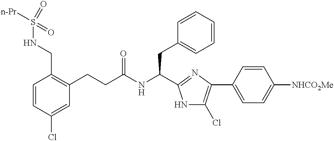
C1=CC(Cl)=CC(CCC(NC(CC2=CC=CC=C2)C2=NC(C3=CC=C([NHCO2Me])C=C3)=C(Cl)N2)=O)=C1CNS([n-Pr])(=O)=O
